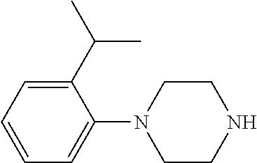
C1=CC=C(N2CCNCC2)C(C(C)C)=C1
